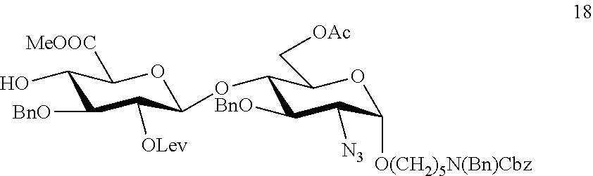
C1(O)C([BnO])C([OLev])C(OC2C([BnO])C([N3])C([O(CH2)5N(Bn)Cbz])OC2C[OAc])OC1[MeOOC]
